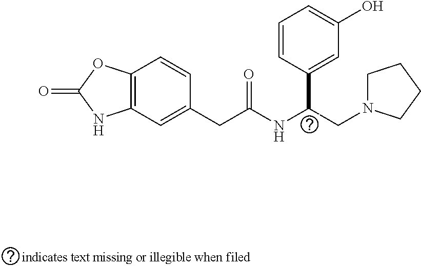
C12=C(C=C(CC(NC(CN3CCCC3)C3=CC(O)=CC=C3)=O)C=C1)NC(=O)O2
